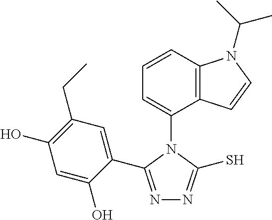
C1=CC2=C(C(N3C(C4=CC(CC)=C(O)C=C4O)=NN=C3S)=C1)C=CN2C(C)C
